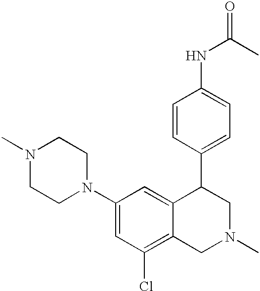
C1(N2CCN(C)CC2)=CC(Cl)=C2C(=C1)C(C1=CC=C(NC(=O)C)C=C1)CN(C)C2
